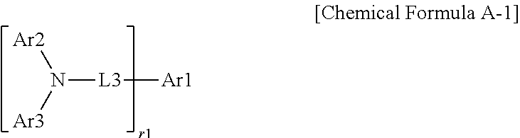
[Ar2]N([Ar3])[L3][Ar1]
